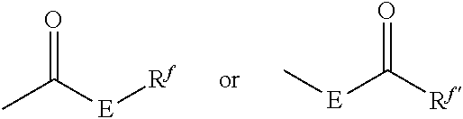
CC([E][Rf])=O.C[E]C([Rf])=O
